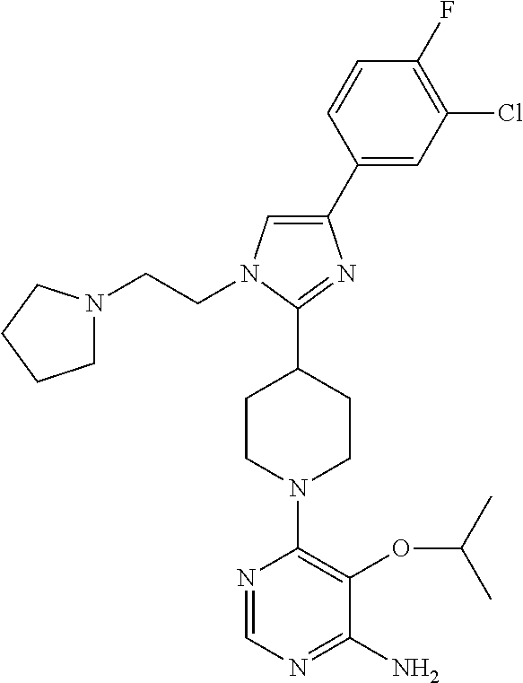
C1(C2CCN(C3=C(OC(C)C)C(N)=NC=N3)CC2)=NC(C2=CC(Cl)=C(F)C=C2)=CN1CCN1CCCC1
